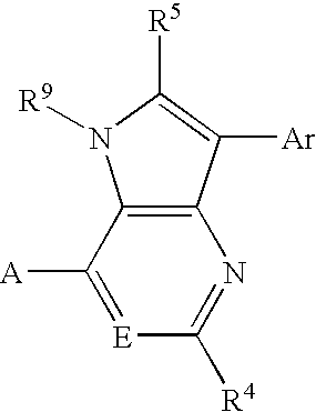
[E]1=C([A])C2=C(N=C1[R4])C([Ar])=C([R5])N2[R9]
